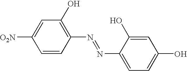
C1=CC(N=NC2=CC=C(O)C=C2O)=C(O)C=C1[O2N]
